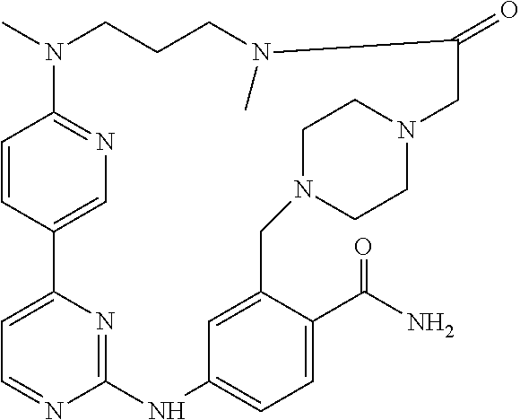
C1=CC2=CN=C1N(C)CCCN(C)C(=O)CN1CCN(CC3=CC(=CC=C3C(N)=O)NC3=NC2=CC=N3)CC1
